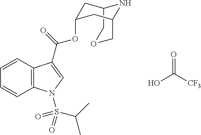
O=C(O)[CF3].C1=CC2=C(C=C1)N(S(C(C)C)(=O)=O)C=C2C(OC1CC2COCC(C1)N2)=O
